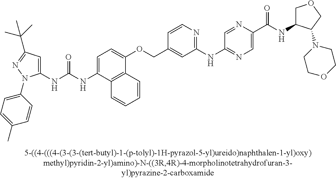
N(C(NC1=CC(C(C)(C)C)=NN1C1=CC=C(C)C=C1)=O)C1=CC=C(OCC2=CC(NC3=NC=C(C(NC4COCC4N4CCOCC4)=O)N=C3)=NC=C2)C2=C1C=CC=C2
